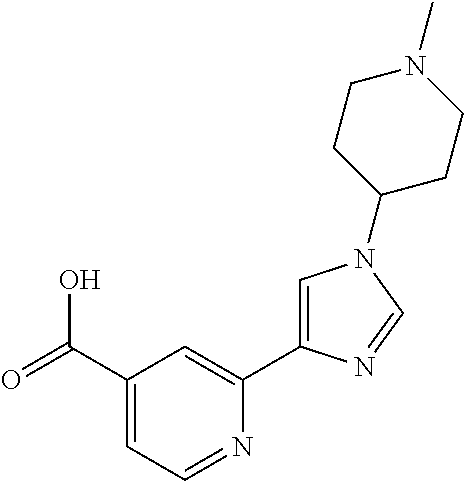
C1(C(=O)O)=CC=NC(C2=CN(C3CCN(C)CC3)C=N2)=C1
